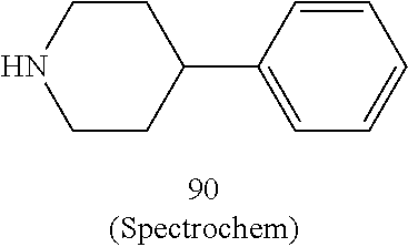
N1CCC(C2=CC=CC=C2)CC1
